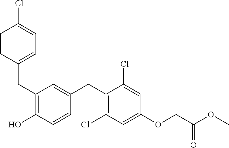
C(C1=C(O)C=CC(CC2=C(Cl)C=C(OCC(OC)=O)C=C2Cl)=C1)C1=CC=C(Cl)C=C1
